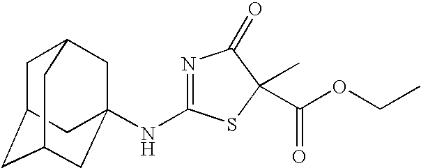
N(C1=NC(=O)C(C(OCC)=O)(C)S1)C12CC3CC(CC(C1)C3)C2
